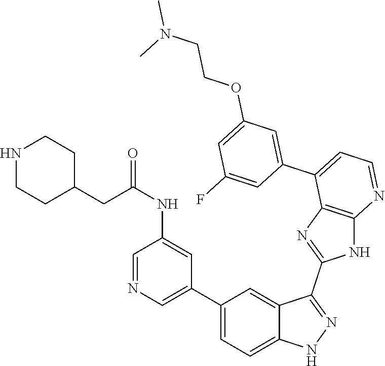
C1(C2=CC=C3C(=C2)C(C2=NC4=C(N2)N=CC=C4C2=CC(OCCN(C)C)=CC(F)=C2)=NN3)=CN=CC(NC(=O)CC2CCNCC2)=C1
